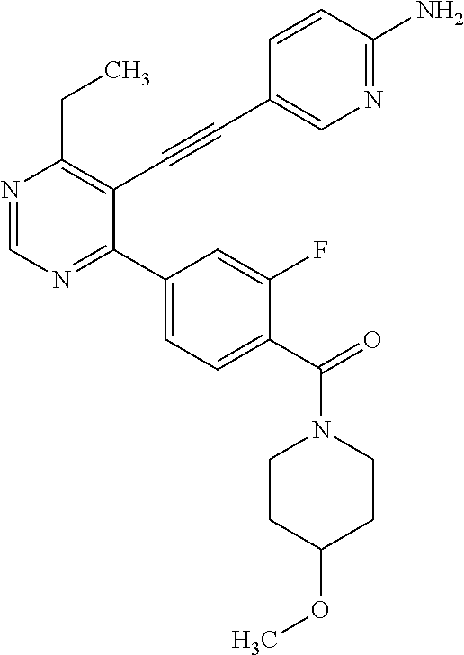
N1=CN=C(C2=CC=C(C(=O)N3CCC(OC)CC3)C(F)=C2)C(C#CC2=CN=C(N)C=C2)=C1CC
